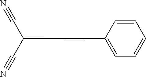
C(C=C(C#N)C#N)=CC1=CC=CC=C1
